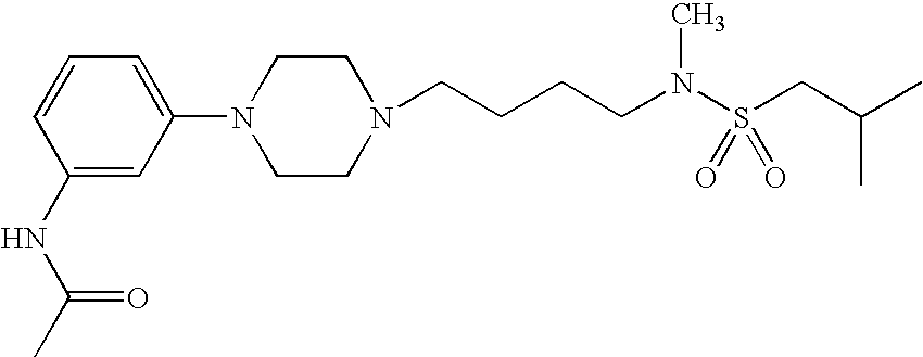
C(CCCN(S(CC(C)C)(=O)=O)C)N1CCN(C2=CC=CC(NC(C)=O)=C2)CC1
